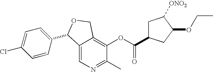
C12=CN=C(C)C(OC(=O)C3CC([ONO2])C(OCC)C3)=C1COC2C1=CC=C(Cl)C=C1
